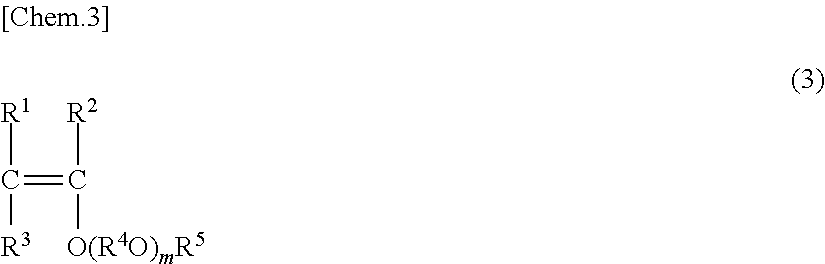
C(=C([R2])[O(R4O)mR5])([R1])[R3]
